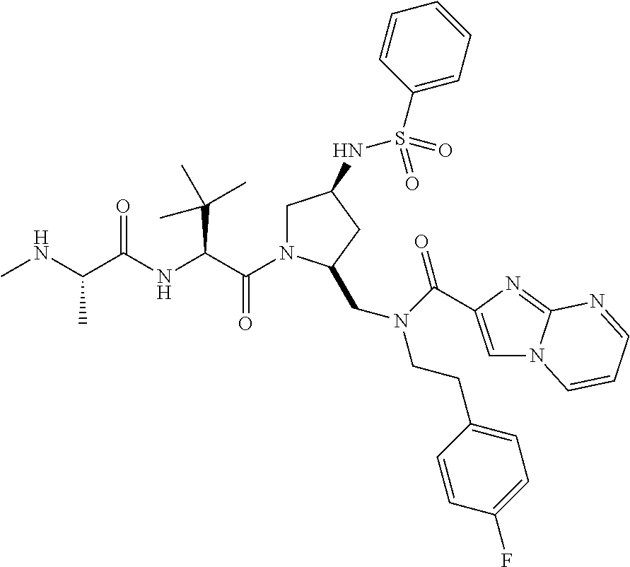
C(=O)(C(C(C)(C)C)NC(=O)C(C)NC)N1CC(NS(C2=CC=CC=C2)(=O)=O)CC1CN(CCC1=CC=C(F)C=C1)C(=O)C1=CN2C(=N1)N=CC=C2
